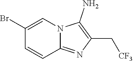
BrC1=CN2C(=NC(C[CF3])=C2N)C=C1
